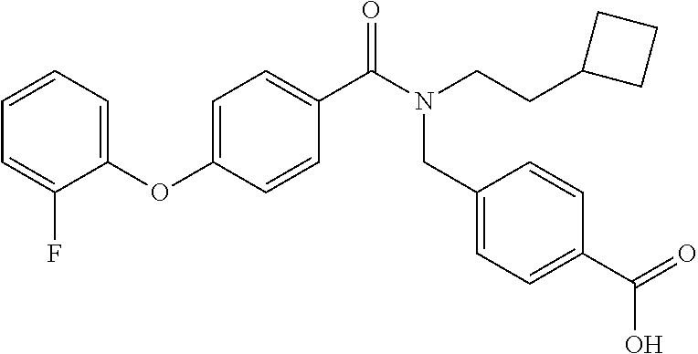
C1=CC=C(OC2=CC=C(C(N(CCC3CCC3)CC3=CC=C(C(=O)O)C=C3)=O)C=C2)C(F)=C1
